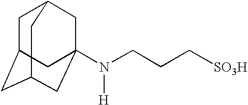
C1C2CC3CC(N(CCC[SO3H])[H])(CC1C3)C2
